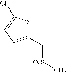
C1(C[O2S][CH2*])=CC=C(Cl)S1
